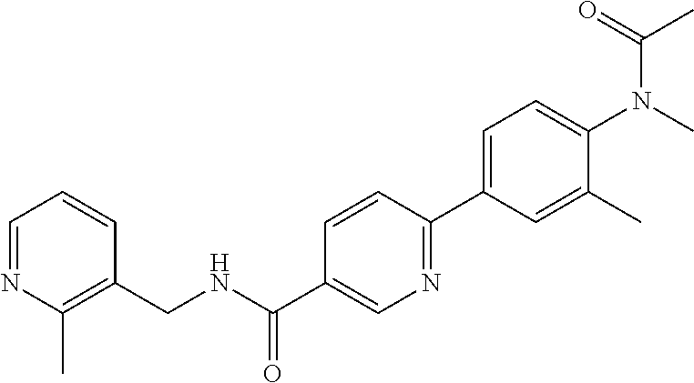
C1=C(C2=NC=C(C(=O)NCC3=C(C)N=CC=C3)C=C2)C=C(C)C(N(C)C(C)=O)=C1
